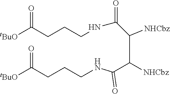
[tBuO]C(CCCNC(C(C(C(NCCCC([tBuO])=O)=O)[NHCbz])[NHCbz])=O)=O
